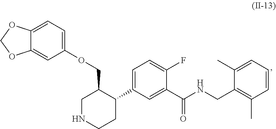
C12=CC=C(OCC3CNCCC3C3=CC=C(F)C(C(NCC4=C(C)C=CC=C4C)=O)=C3)C=C1OCO2
